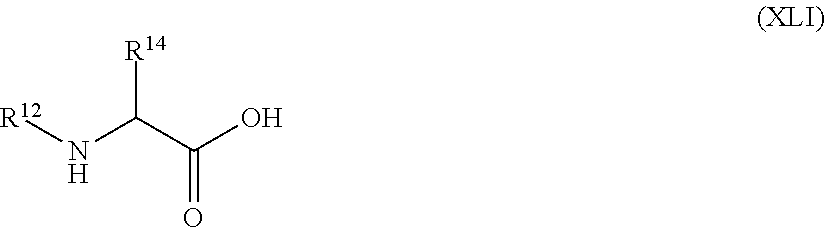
[R12]NC(C(O)=O)[R14]
